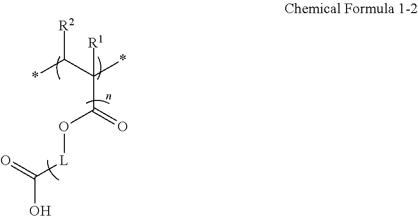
*C([R2])C(*)([R1])C(O[L]C(O)=O)=O
